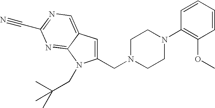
C1(CN2CCN(C3=C(OC)C=CC=C3)CC2)=CC2=CN=C(C#N)N=C2N1CC(C)(C)C
